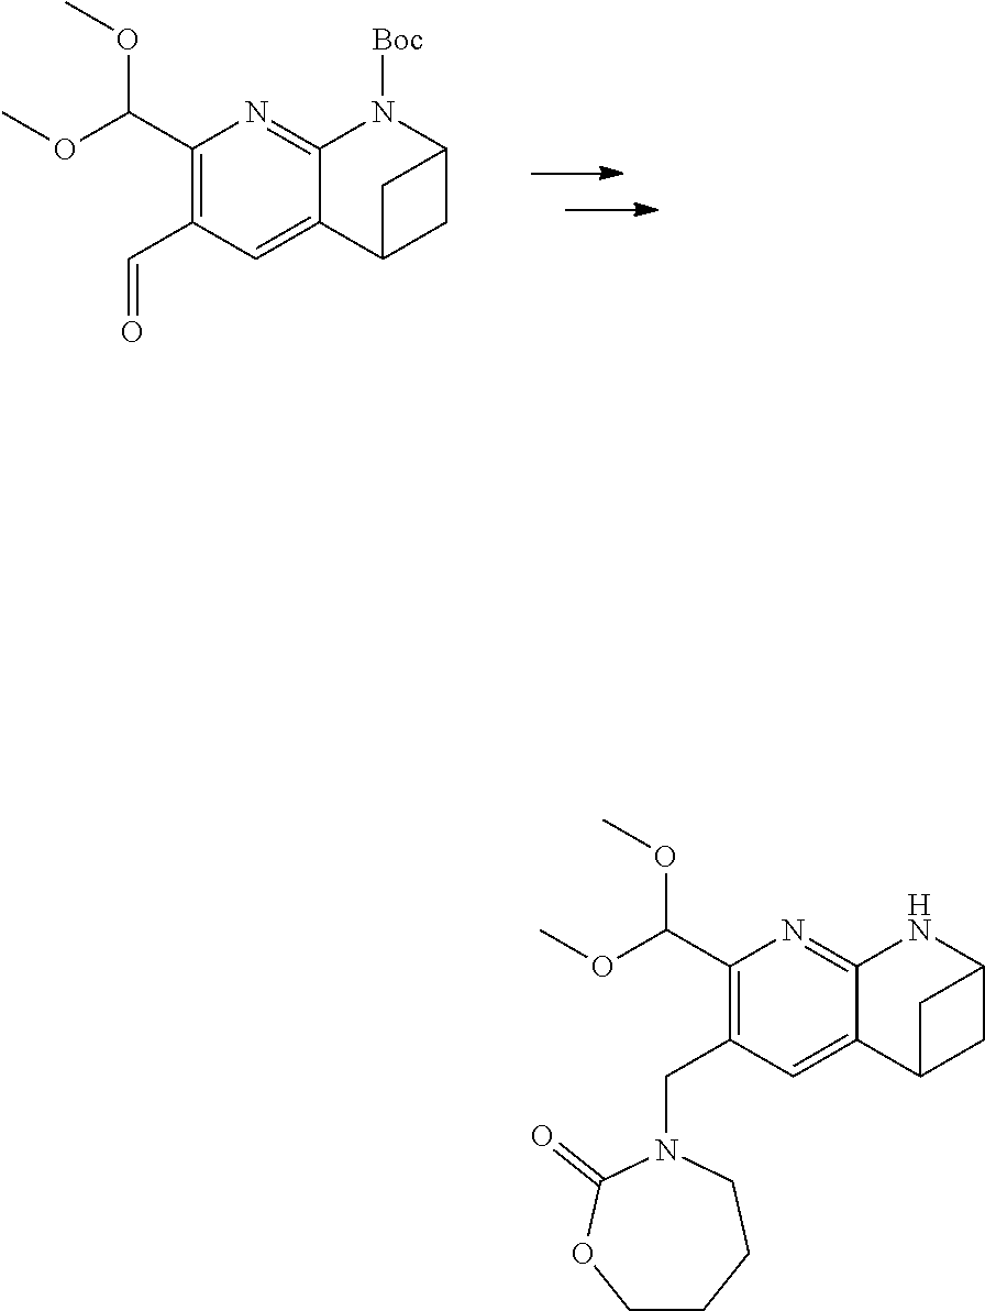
C1(C(OC)OC)=C(C=O)C=C2C(=N1)N([Boc])C1CC2C1.C1(C(OC)OC)=C(CN2C(=O)OCCCC2)C=C2C(=N1)NC1CC2C1
